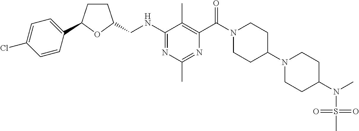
C1(NCC2CCC(C3=CC=C(Cl)C=C3)O2)=NC(C)=NC(C(N2CCC(N3CCC(N(S(=O)(=O)C)C)CC3)CC2)=O)=C1C
